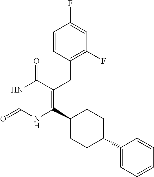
C1=CC(CC2=C(C3CCC(C4=CC=CC=C4)CC3)NC(=O)NC2=O)=C(F)C=C1F
